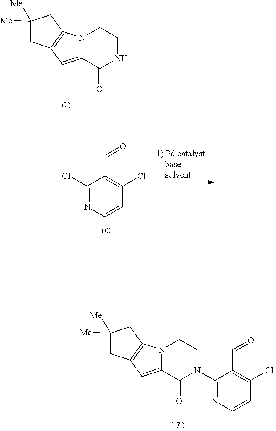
C1([Me])([Me])CC2=C(C1)N1C(=C2)C(=O)N(C2=NC=CC(Cl)=C2C=O)CC1.C1([Me])([Me])CC2=C(C1)N1C(=C2)C(=O)NCC1.C1(Cl)=NC=CC(Cl)=C1C=O
